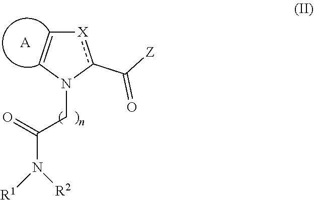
[X]1c(C([Z])=O)N(CC(N([R2])[R1])=O)C=C1.[A]
